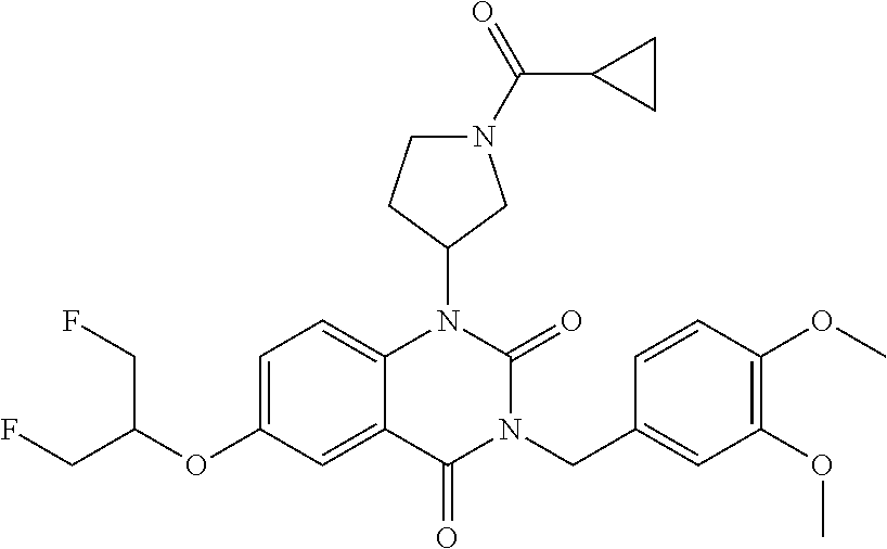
C1=C(OC(CF)CF)C=C2C(=C1)N(C1CN(C(C3CC3)=O)CC1)C(=O)N(CC1=CC(OC)=C(OC)C=C1)C2=O
